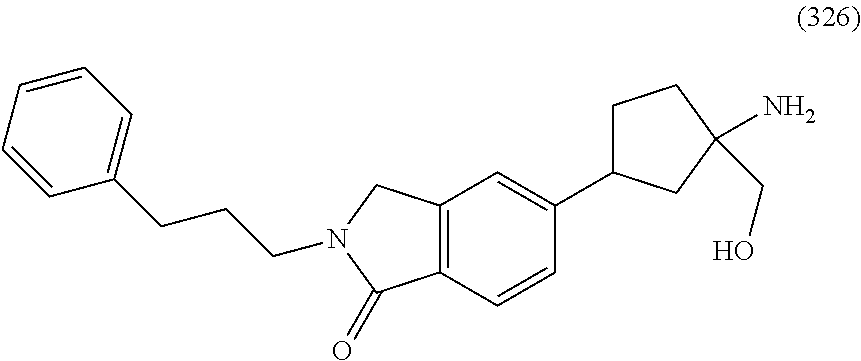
C1C(N)(CO)CCC1C1=CC2=C(C(=O)N(CCCC3=CC=CC=C3)C2)C=C1
